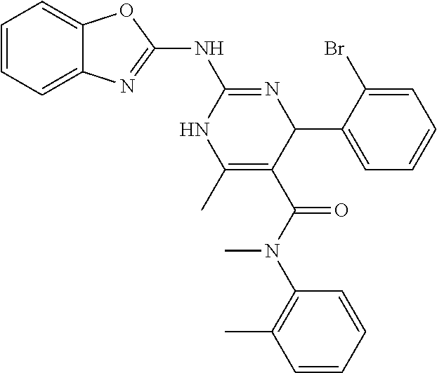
C1=CC=C2C(=C1)OC(NC1=NC(C3=CC=CC=C3Br)C(C(=O)N(C3=C(C)C=CC=C3)C)=C(C)N1)=N2
